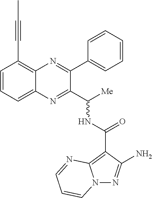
N(C(C1=NC2=CC=CC(C#CC)=C2N=C1C1=CC=CC=C1)[Me])C(C1=C2N(N=C1N)C=CC=N2)=O
